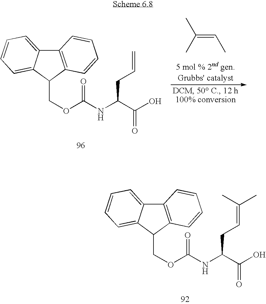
C12=C(C(COC(NC(C(O)=O)CC=C)=O)C3=CC=CC=C13)C=CC=C2.C(=CC)(C)C.C12=C(C(COC(NC(C(O)=O)CC=C(C)C)=O)C3=CC=CC=C13)C=CC=C2
